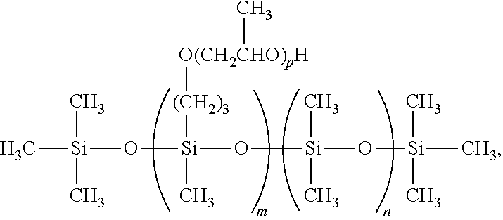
C[Si](C)(C)O[Si]([(CH2)3][O(CH2CHO)pH]C)(O[Si](C)(C)O[Si](C)(C)C)C
